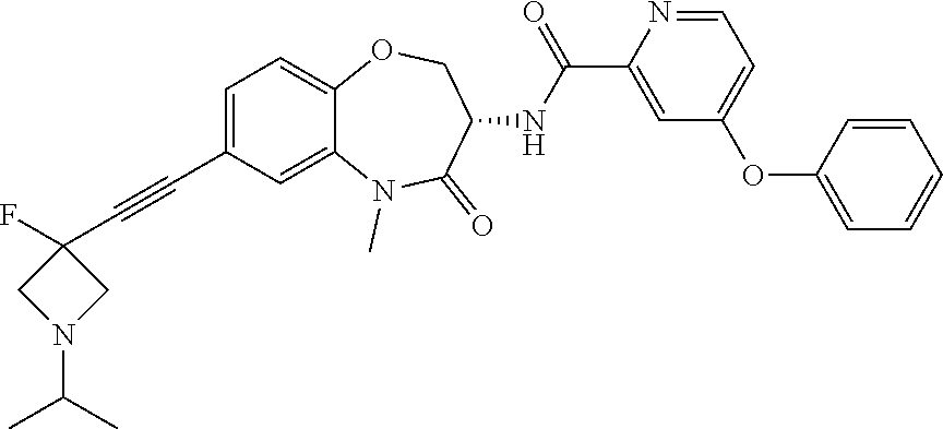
C1=C(C#CC2(F)CN(C(C)C)C2)C=C2C(=C1)OCC(NC(=O)C1=CC(OC3=CC=CC=C3)=CC=N1)C(=O)N2C
